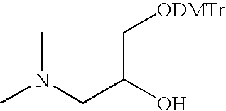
CN(CC(O)C[ODMTr])C
